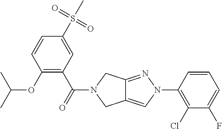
C1(S(=O)(=O)C)=CC(C(=O)N2CC3=CN(C4=C(Cl)C(F)=CC=C4)N=C3C2)=C(OC(C)C)C=C1
